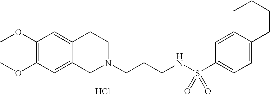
Cl.COC1=C(OC)C=C2C(=C1)CCN(CCCNS(=O)(=O)C1=CC=C(CCCC)C=C1)C2
